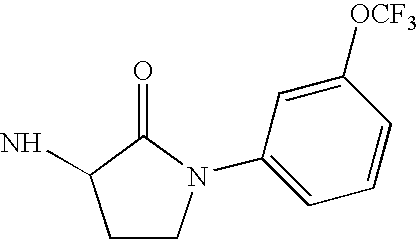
C1CN(C2=CC=CC([OCF3])=C2)C(=O)C1N
